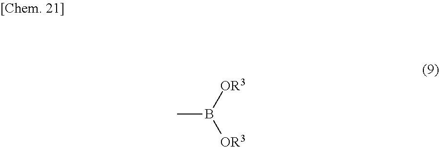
CB([OR3])[OR3]
